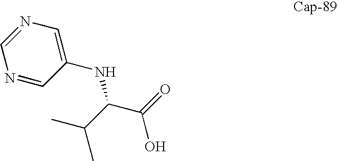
C(C(=O)O)(C(C)C)NC1=CN=CN=C1
